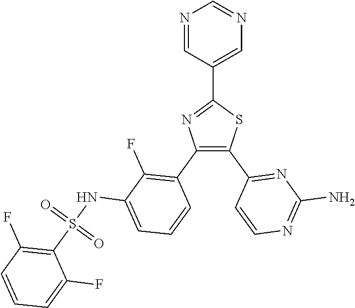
C1=C(C2=NC(C3=C(F)C(NS(C4=C(F)C=CC=C4F)(=O)=O)=CC=C3)=C(C3=NC(N)=NC=C3)S2)C=NC=N1
